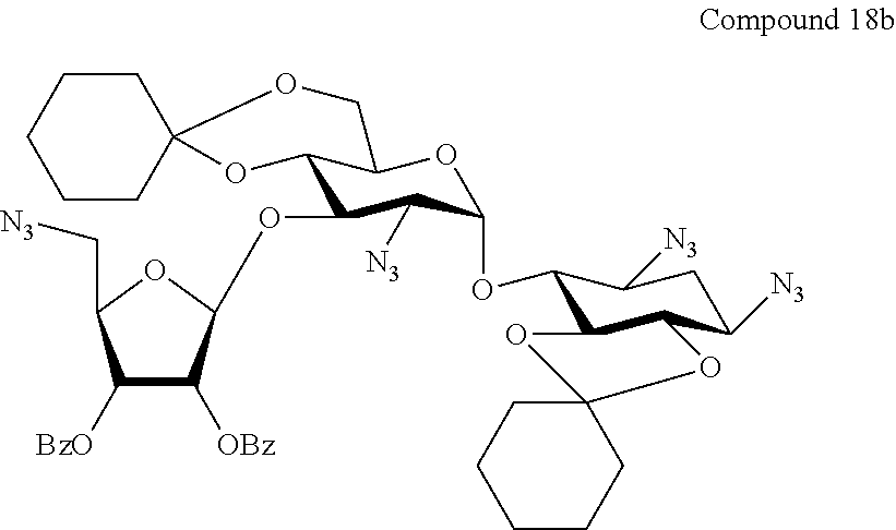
C1([BzO])C([OBz])C(OC2C3C(OC(OC4C5C(C([N3])CC4[N3])OC4(O5)CCCCC4)C2[N3])COC2(O3)CCCCC2)OC1C[N3]
